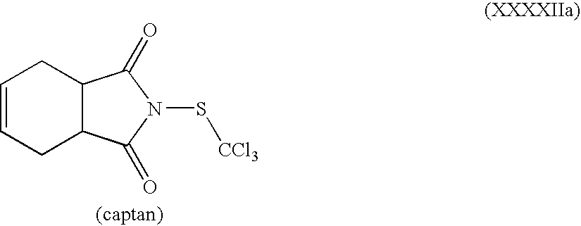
C1=CCC2C(C1)C(=O)N(S[CCl3])C2=O
